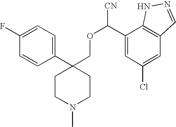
C1(C2(COC([CN])C3=CC(Cl)=CC4=C3NN=C4)CCN(C)CC2)=CC=C(F)C=C1
